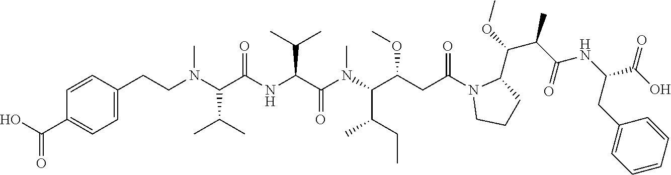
C(N(C(C(NC(C(N(C(C(CC(N1CCCC1C(OC)C(C(NC(C(O)=O)CC1=CC=CC=C1)=O)C)=O)OC)C(CC)C)C)=O)C(C)C)=O)C(C)C)C)CC1=CC=C(C(=O)O)C=C1
